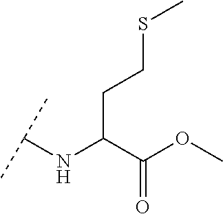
C(C(C(OC)=O)NC(C)C)CSC
